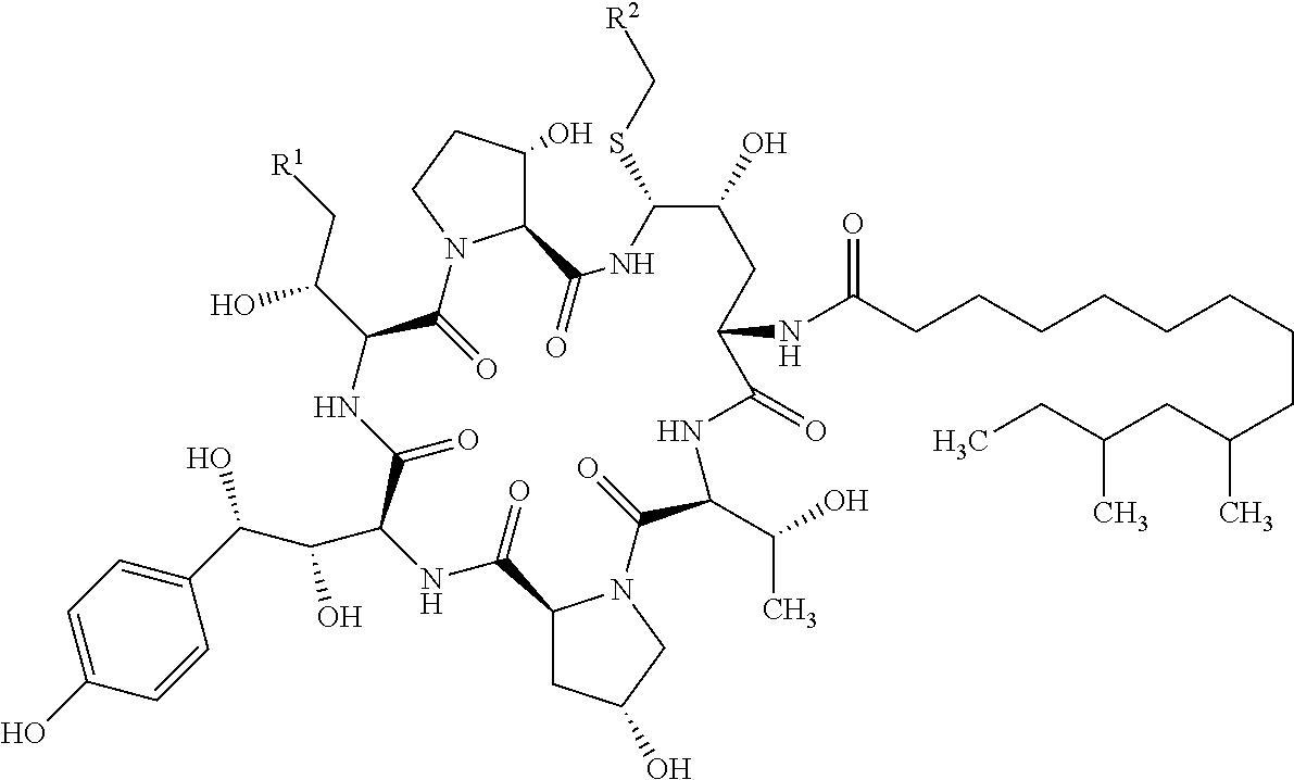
C12C(O)CCN1C(=O)C(C(C[R1])O)NC(=O)C(C(C(C1=CC=C(O)C=C1)O)O)NC(=O)C1CC(O)CN1C(=O)C(C(O)C)NC(=O)C(NC(CCCCCCCCC(CC(CC)C)C)=O)CC(O)C(SC[R2])NC2=O
